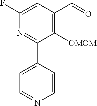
C1([OMOM])=C(C=O)C=C(F)N=C1C1=CC=NC=C1
